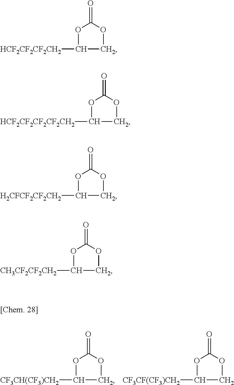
[CF3CH(CF3)CH2]C1COC(=O)O1.[CF3CF(CF3)CH2]C1COC(=O)O1.[HCF2CF2CF2CH2]C1COC(=O)O1.[HCF2CF2CF2CF2CH2]C1COC(=O)O1.[H2CFCF2CF2CH2]C1COC(=O)O1.[CH3CF2CF2CH2]C1COC(=O)O1
